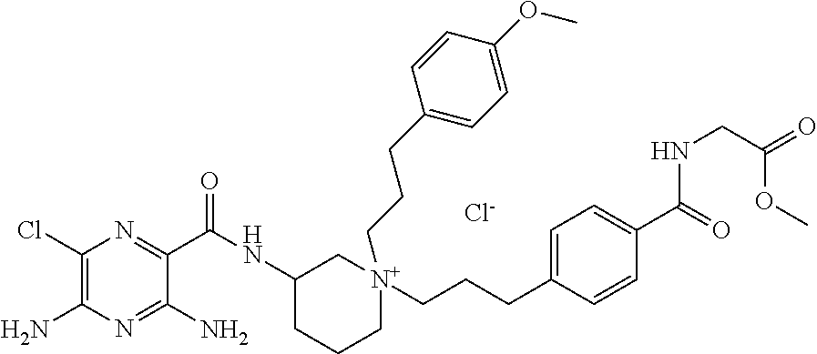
[N+]1(CCCC2=CC=C(OC)C=C2)(CCCC2=CC=C(C(=O)NCC(OC)=O)C=C2)CC(NC(=O)C2=NC(Cl)=C(N)N=C2N)CCC1.[Cl-]
